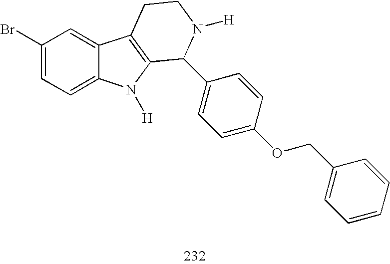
C1(Br)=CC=C2C(=C1)C1=C(N2[H])C(C2=CC=C(OCC3=CC=CC=C3)C=C2)N([H])CC1
